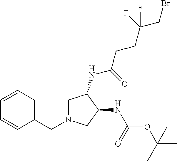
C1(CN2CC(NC(=O)CCC(CBr)(F)F)C(NC(=O)OC(C)(C)C)C2)=CC=CC=C1
